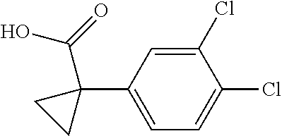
C1=C(C2(C(O)=O)CC2)C=C(Cl)C(Cl)=C1
